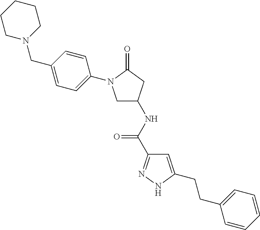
C1N(CC2=CC=C(N3CC(NC(C4=NNC(CCC5=CC=CC=C5)=C4)=O)CC3=O)C=C2)CCCC1
